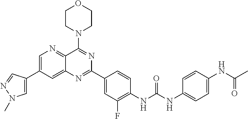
C1=C(C2=CN=C3C(=C2)N=C(C2=CC(F)=C(NC(NC4=CC=C(NC(C)=O)C=C4)=O)C=C2)N=C3N2CCOCC2)C=NN1C
